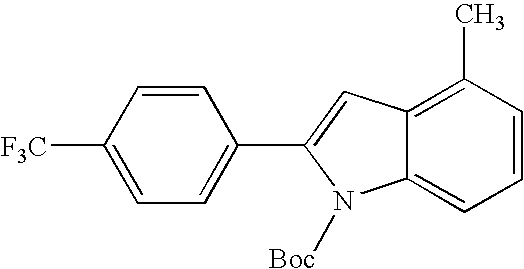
C1([F3C])=CC=C(C2=CC3=C(C)C=CC=C3N2[Boc])C=C1
